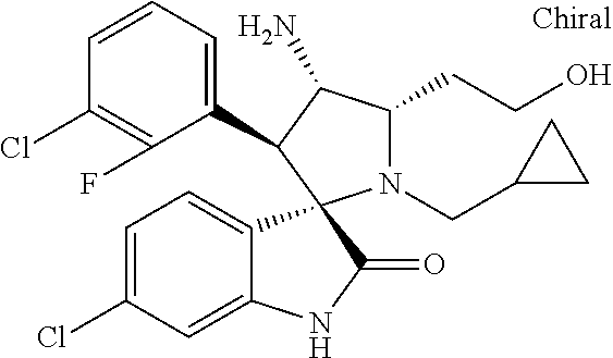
C1(Cl)=C(F)C(C2C(N)C(CCO)N(CC3CC3)C23C2=CC=C(Cl)C=C2NC3=O)=CC=C1
